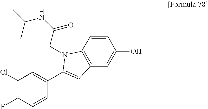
C1=CC2=C(C=C1O)C=C(C1=CC(Cl)=C(F)C=C1)N2CC(NC(C)C)=O
